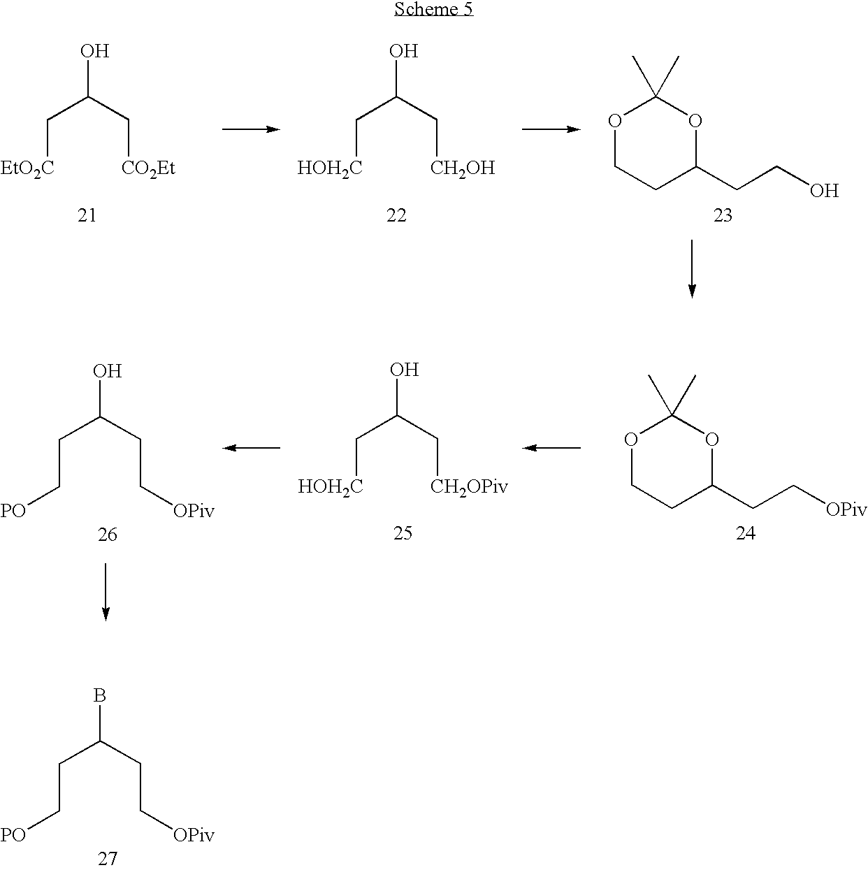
OC(C[CO2Et])C[EtO2C].OC(C[CH2OH])C[HOH2C].CC1(C)OC(CCO)CCO1.OC(CC[OPiv])CC[PO].OC(C[CH2OPiv])C[HOH2C].CC1(C)OC(CC[OPiv])CCO1.BC(CC[OPiv])CC[PO]
